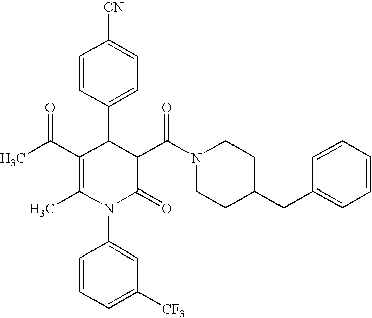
C1=CC(C2C(C(C)=O)=C(C)N(C3=CC([CF3])=CC=C3)C(=O)C2C(N2CCC(CC3=CC=CC=C3)CC2)=O)=CC=C1[CN]
